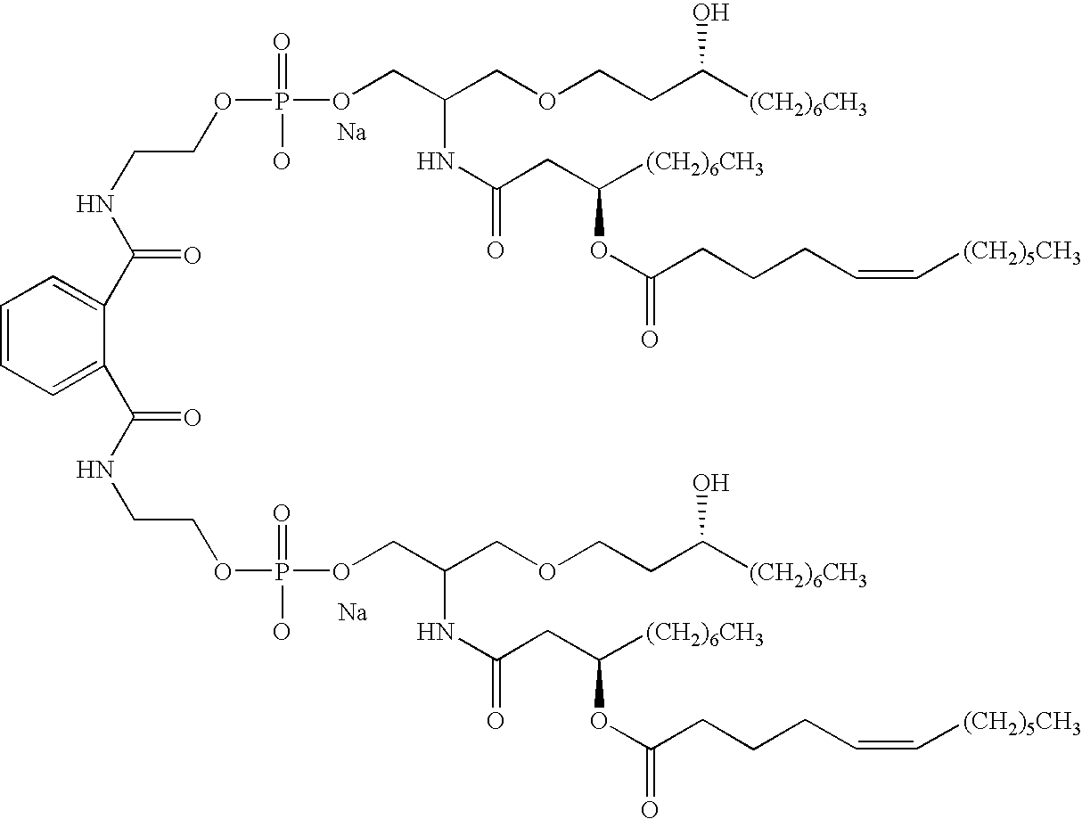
N(CCOP(OCC(COCCC([(CH2)6CH3])O)NC(=O)CC([(CH2)6CH3])OC(CCCC=C[(CH2)5CH3])=O)(=O)O)C(=O)C1=CC=CC=C1C(NCCOP(O)(=O)OCC(COCCC([(CH2)6CH3])O)NC(=O)CC([(CH2)6CH3])OC(CCCC=C[(CH2)5CH3])=O)=O.[Na].[Na]
